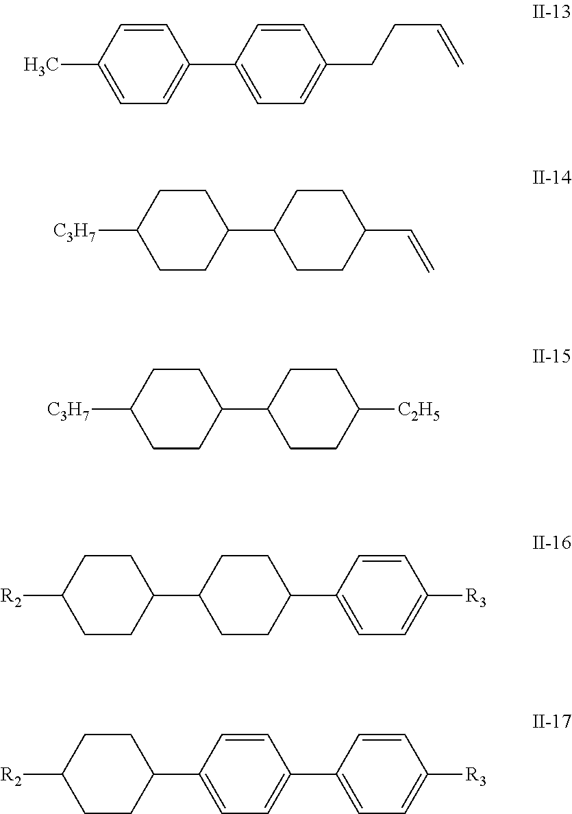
C1(C2=CC=C(CCC=C)C=C2)=CC=C(C)C=C1.C1(C2CCC(C=C)CC2)CCC([C3H7])CC1.C1(C2CCC([C2H5])CC2)CCC([C3H7])CC1.C1(C2CCC(C3=CC=C([R3])C=C3)CC2)CCC([R2])CC1.C1(C2=CC=C(C3=CC=C([R3])C=C3)C=C2)CCC([R2])CC1
